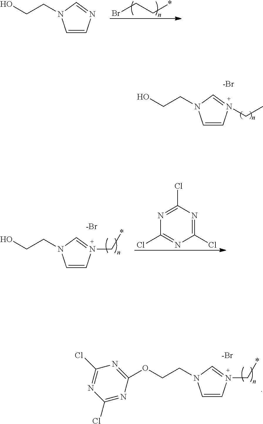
C1=CN=CN1CCO.BrCC*.C1=CN(CC)=CN1CCO.C1=CN(C*)=CN1CCO.N1=C(Cl)N=C(Cl)N=C1Cl.C1=CN(C*)=CN1CCOC1=NC(Cl)=NC(Cl)=N1
